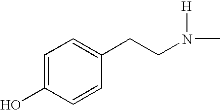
C(N([H])C)CC1=CC=C(O)C=C1
